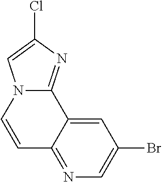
C12=NC(Cl)=CN1C=CC1=NC=C(Br)C=C21
